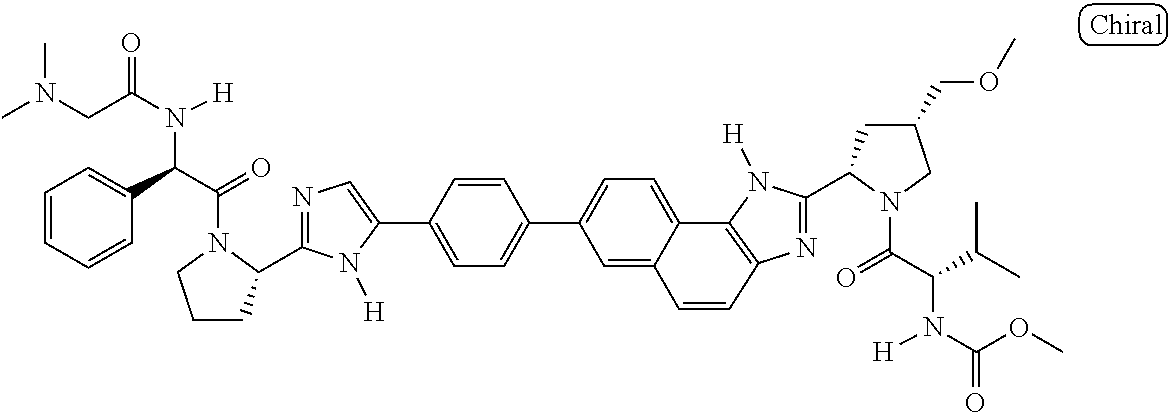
C1(C2=CC=C(C3=CC=C4C5=C(N=C(C6CC(COC)CN6C(=O)C(C(C)C)N([H])C(OC)=O)N5[H])C=CC4=C3)C=C2)=CN=C(C2CCCN2C(=O)C(C2=CC=CC=C2)N([H])C(CN(C)C)=O)N1[H]
